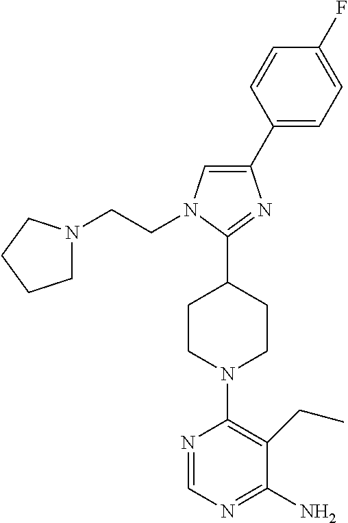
C1(C2=CC=C(F)C=C2)=CN(CCN2CCCC2)C(C2CCN(C3=C(CC)C(N)=NC=N3)CC2)=N1
